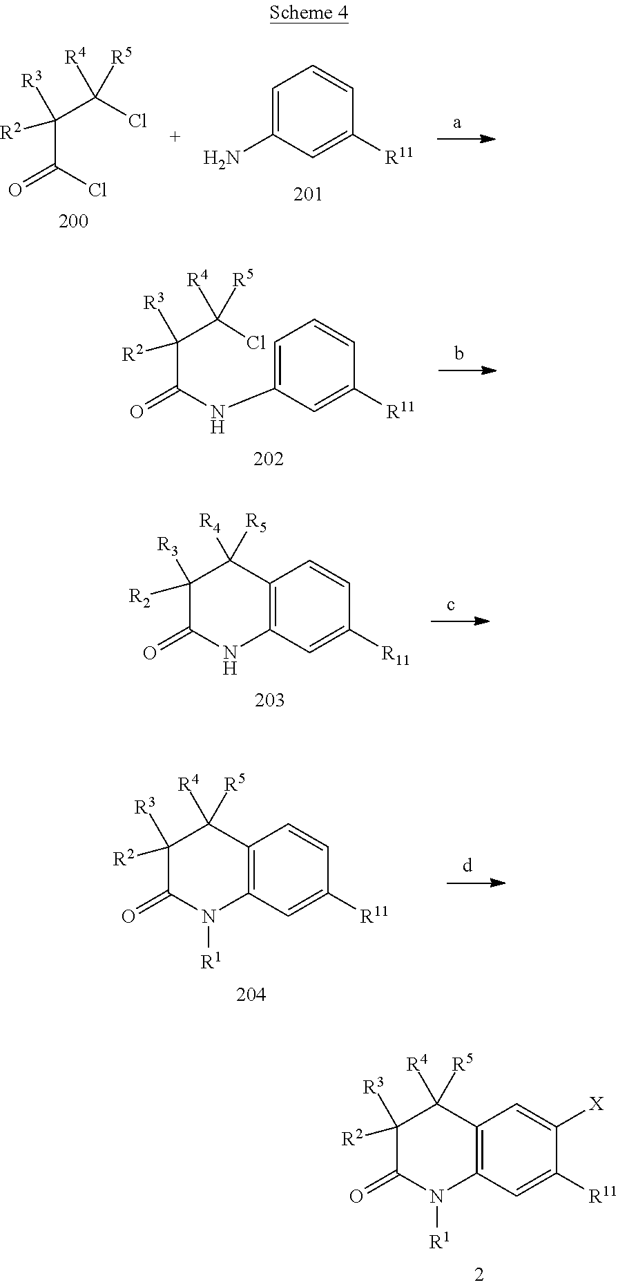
C1([R3])([R2])C(=O)N([R1])C2=C(C1([R4])[R5])C=CC([R11])=C2.C1([R3])([R2])C(=O)N([R1])C2=C(C1([R4])[R5])C=C([X])C([R11])=C2.NC1=CC=CC([R11])=C1.C(C(Cl)=O)(C(Cl)([R4])[R5])([R3])[R2].C(C(NC1=CC=CC([R11])=C1)=O)(C([R4])([R5])Cl)([R3])[R2].C1([R3])([R2])C(=O)NC2=C(C1([R4])[R5])C=CC([R11])=C2
